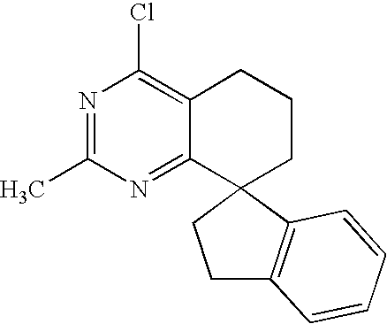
C1C2=C(C3(C1)CCCC1=C(Cl)N=C(C)N=C31)C=CC=C2
